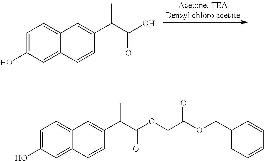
C1=C(O)C=C2C(=C1)C=C(C(C(O)=O)C)C=C2.C1=C(O)C=C2C(=C1)C=C(C(C(OCC(OCC1=CC=CC=C1)=O)=O)C)C=C2
